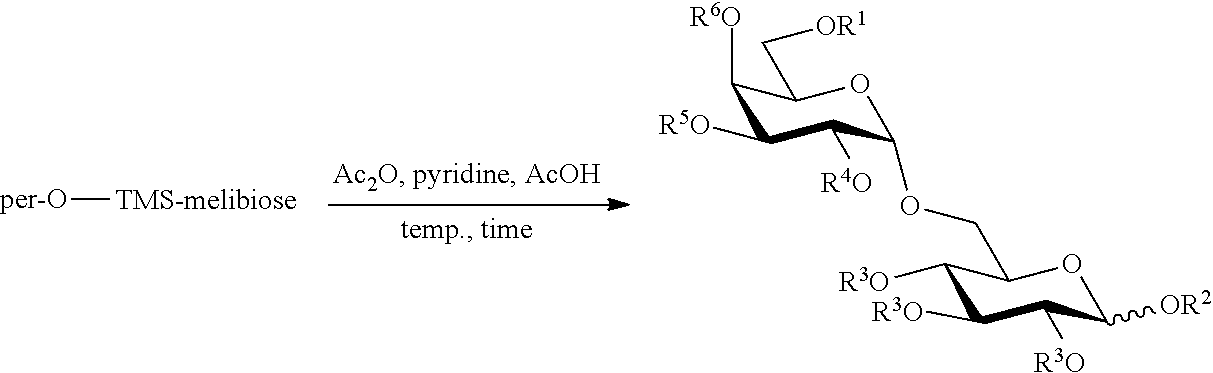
[per-O][TMS-melibiose].C1([R6O])C([R5O])C([R4O])C(OCC2OC([OR2])C([R3O])C([R3O])C2[R3O])OC1C[OR1]
